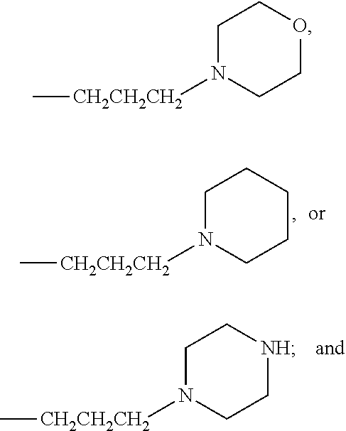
C1N([CH2CH2CH2]C)CCCC1.C1N([CH2CH2CH2]C)CC[NH]C1.C1N([CH2CH2CH2]C)CCOC1
